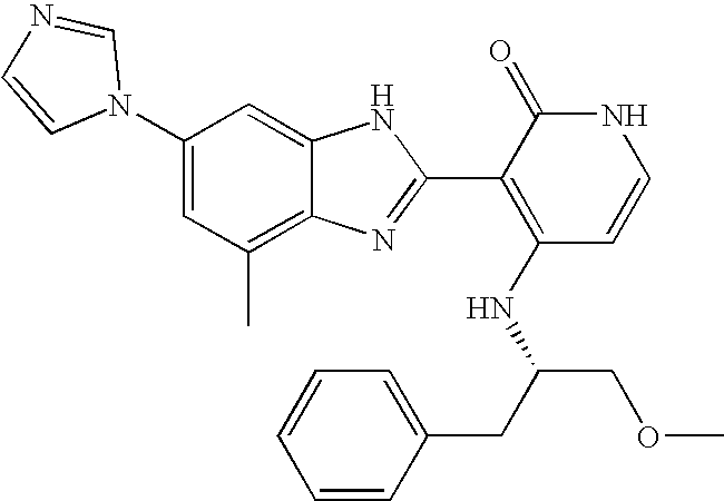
C1(C)=C2C(=CC(N3C=NC=C3)=C1)NC(C1=C(NC(COC)CC3=CC=CC=C3)C=CNC1=O)=N2
